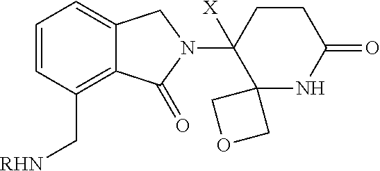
C1=CC(C[RHN])=C2C(=C1)CN(C1([X])C3(NC(=O)CC1)COC3)C2=O
